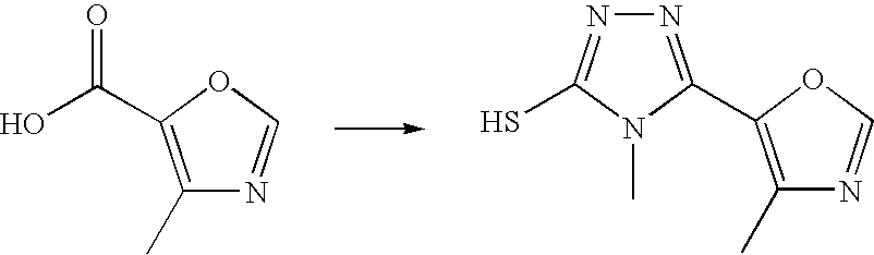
C1(C)=C(C(O)=O)OC=N1.C1(C)=C(C2=NN=C(S)N2C)OC=N1
